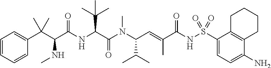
C(C(N(C(C=C(C(NS(C1=CC=C(N)C2=C1CCCC2)(=O)=O)=O)C)C(C)C)C)=O)(C(C)(C)C)NC(C(C(C1=CC=CC=C1)(C)C)NC)=O
